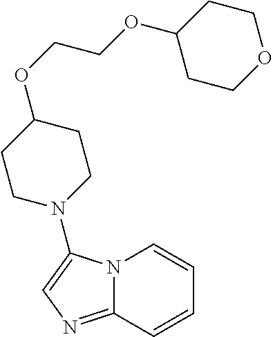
C1=CC2=NC=C(N3CCC(OCCOC4CCOCC4)CC3)N2C=C1
